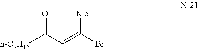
[n-C7H15]C(C=C(Br)[Me])=O
